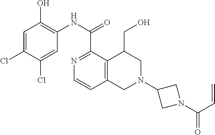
C1=C(Cl)C(Cl)=CC(NC(C2=NC=CC3=C2C(CO)CN(C2CN(C(C=C)=O)C2)C3)=O)=C1O
